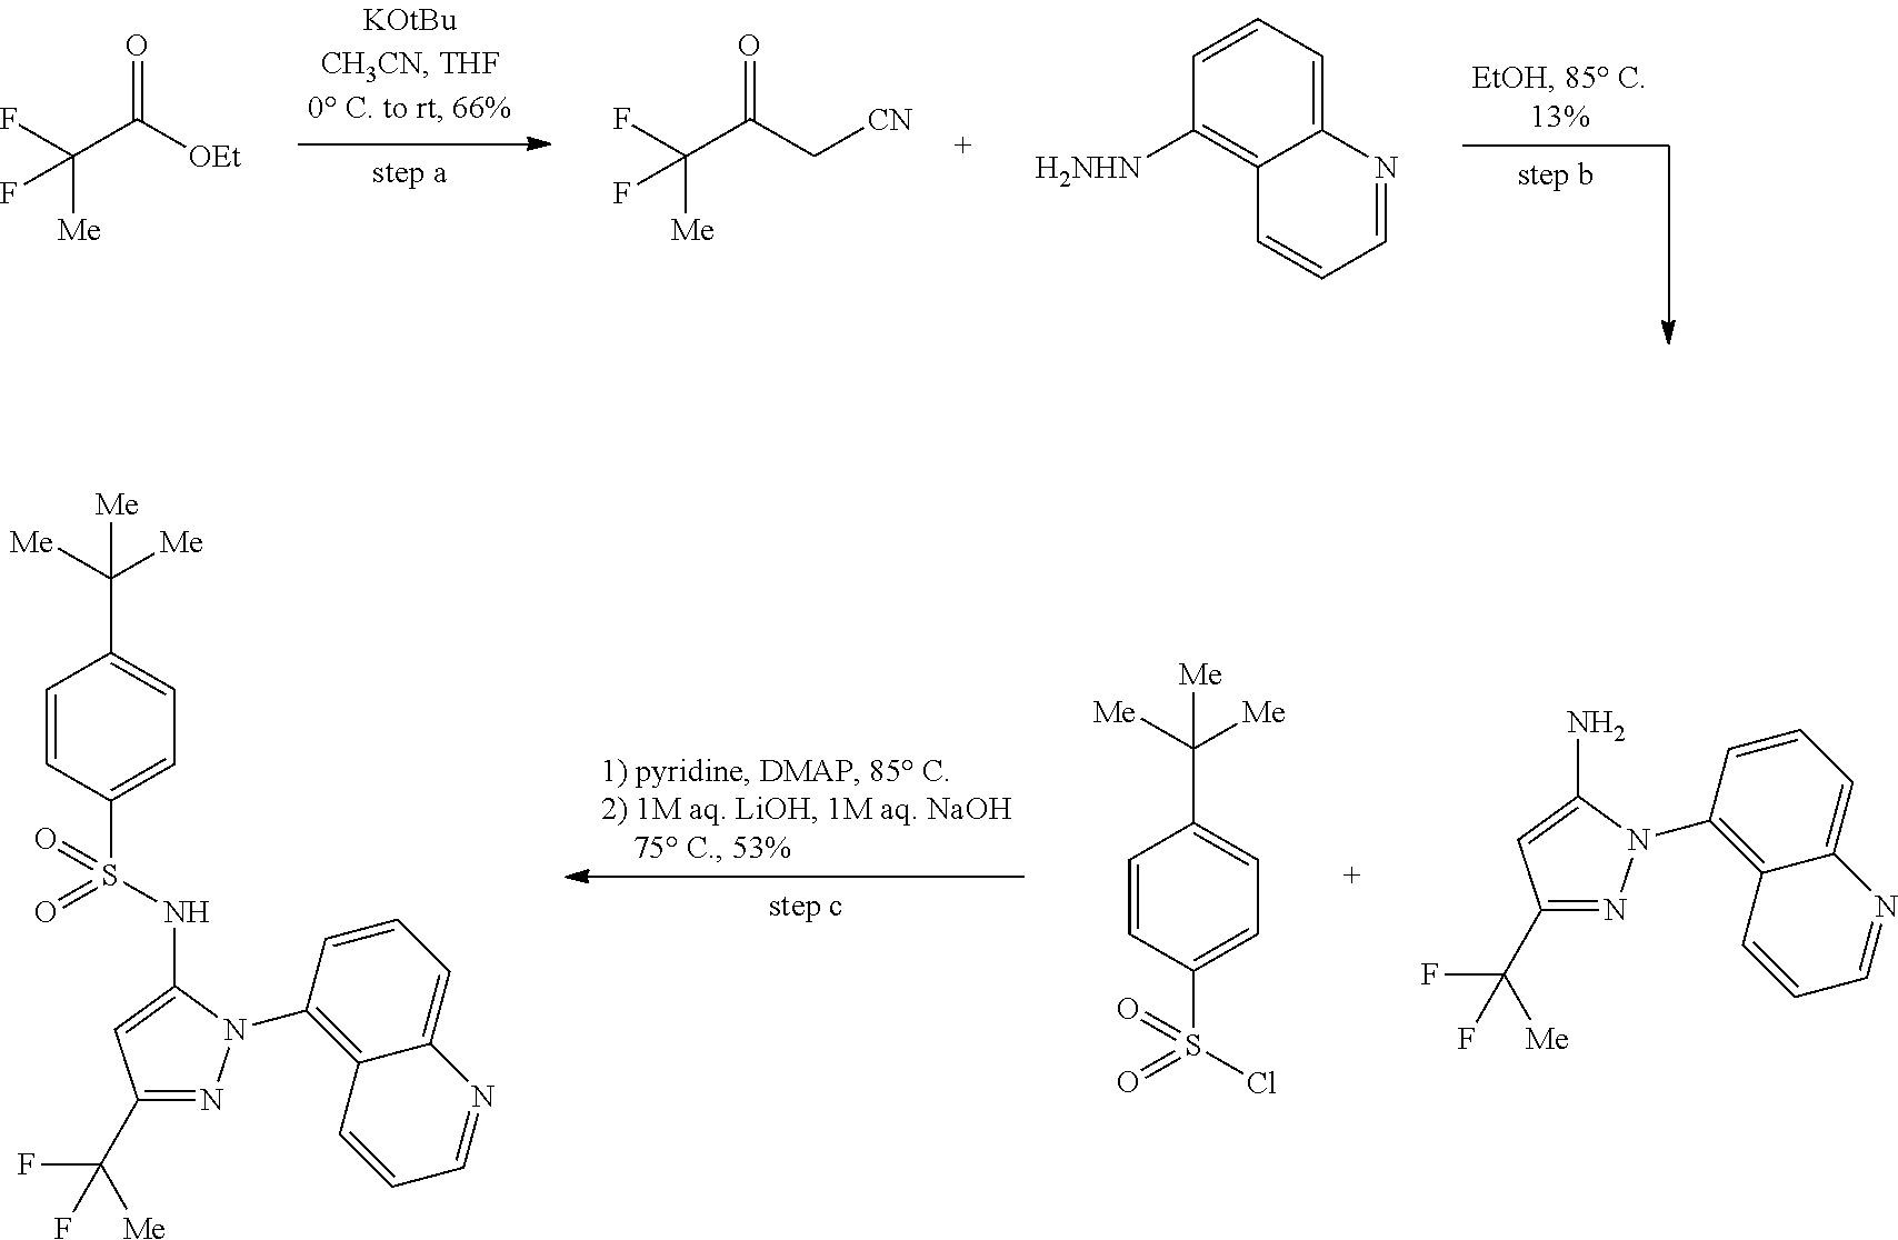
FC(C([OEt])=O)([Me])F.FC(C(C[CN])=O)([Me])F.C1=CC([H2NHN])=C2C(=C1)N=CC=C2.C1(C(F)([Me])F)=NN(C2=C3C(=CC=C2)N=CC=C3)C(NS(=O)(C2=CC=C(C([Me])([Me])[Me])C=C2)=O)=C1.ClS(=O)(C1=CC=C(C([Me])([Me])[Me])C=C1)=O.C1(C(F)([Me])F)=NN(C2=C3C(=CC=C2)N=CC=C3)C(N)=C1
